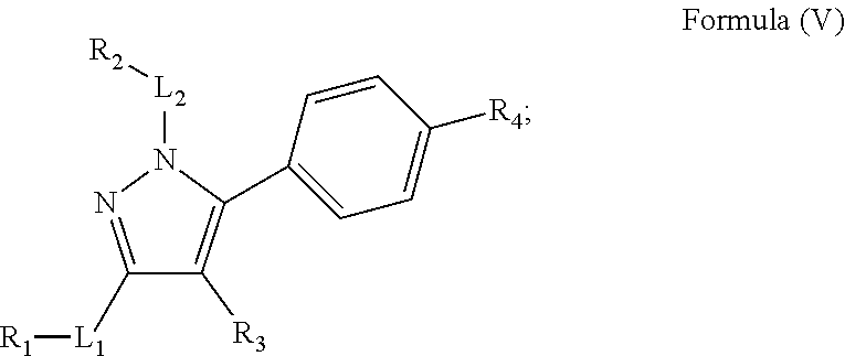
C1(C2=C([R3])C([L1][R1])=NN2[L2][R2])=CC=C([R4])C=C1
